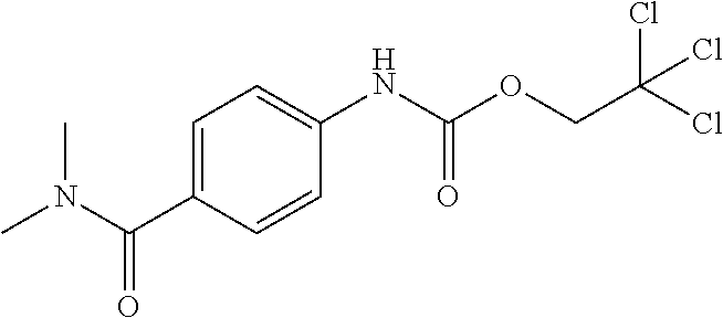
N(C(C1=CC=C(NC(OCC(Cl)(Cl)Cl)=O)C=C1)=O)(C)C
